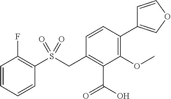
C1=COC=C1C1=C(OC)C(C(O)=O)=C(CS(C2=C(F)C=CC=C2)(=O)=O)C=C1
